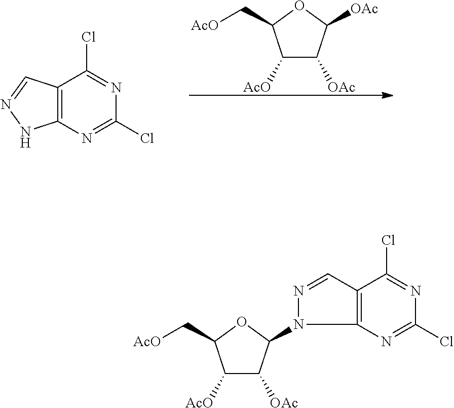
C12=C(N=C(Cl)N=C1Cl)NN=C2.C1([AcO])C([OAc])C([OAc])OC1C[AcO].C1([AcO])C([OAc])C(N2C3=C(C(Cl)=NC(Cl)=N3)C=N2)OC1C[AcO]
